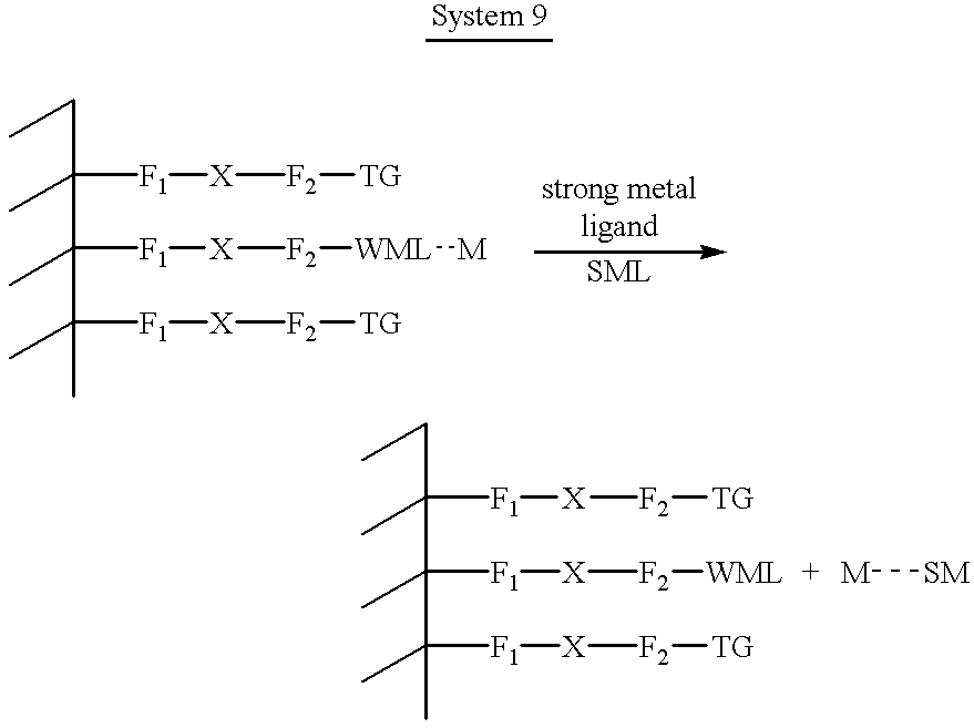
CCC(C)(C(C)(C(C)(C)[F1][X][F2][TG])[F1][X][F2][WML][M])[F1][X][F2][TG].CCC(C)(C(C)(C(C)(C)[F1][X][F2][TG])[F1][X][F2][WML])[F1][X][F2][TG].[M][SM]
